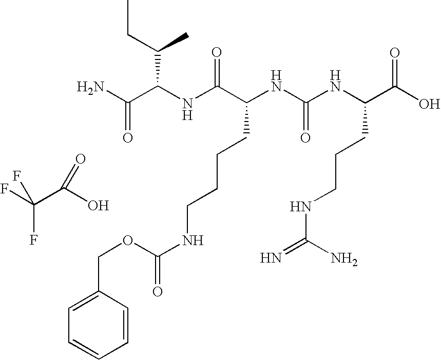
C(C(O)=O)(F)(F)F.NC(C(NC(C(CCCCNC(=O)OCC1=CC=CC=C1)NC(NC(C(O)=O)CCCNC(=N)N)=O)=O)C(CC)C)=O
